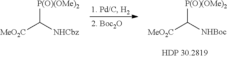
[P(O)(OMe)2]C([NHCbz])[MeO2C].[P(O)(OMe)2]C([NHBoc])[MeO2C]
